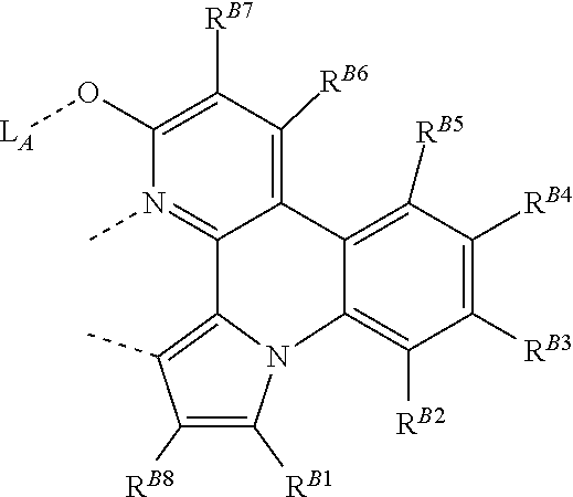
N12C([RB1])=C([RB8])C(C)=C1C1=N(C)C(O[LA])=C([RB7])C([RB6])=C1C1=C([RB5])C([RB4])=C([RB3])C([RB2])=C21
